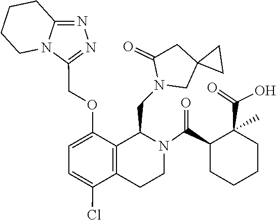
C1CCN2C(=NN=C2COC2=CC=C(Cl)C3=C2C(CN2CC4(CC2=O)CC4)N(C(C2CCCCC2(C(=O)O)C)=O)CC3)C1
